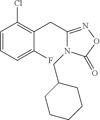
C1=CC=C(F)C(CC2=NOC(=O)N2CC2CCCCC2)=C1Cl
